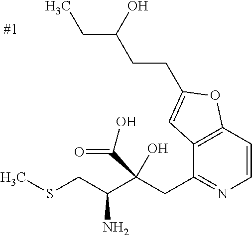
C12=C(C=CN=C1CC(C(CSC)N)(O)C(O)=O)OC(CCC(CC)O)=C2
